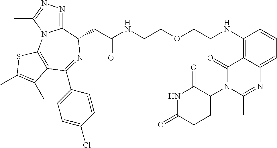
C12=NN=C(C)N1C1=C(C(C3=CC=C(Cl)C=C3)=NC2CC(NCCOCCNC2=C3C(=CC=C2)N=C(C)N(C2C(=O)NC(=O)CC2)C3=O)=O)C(C)=C(C)S1
